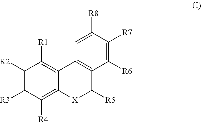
C1([R2])=C([R3])C([R4])=C2C(=C1[R1])C1=C(C([R5])[X]2)C([R6])=C([R7])C([R8])=C1
